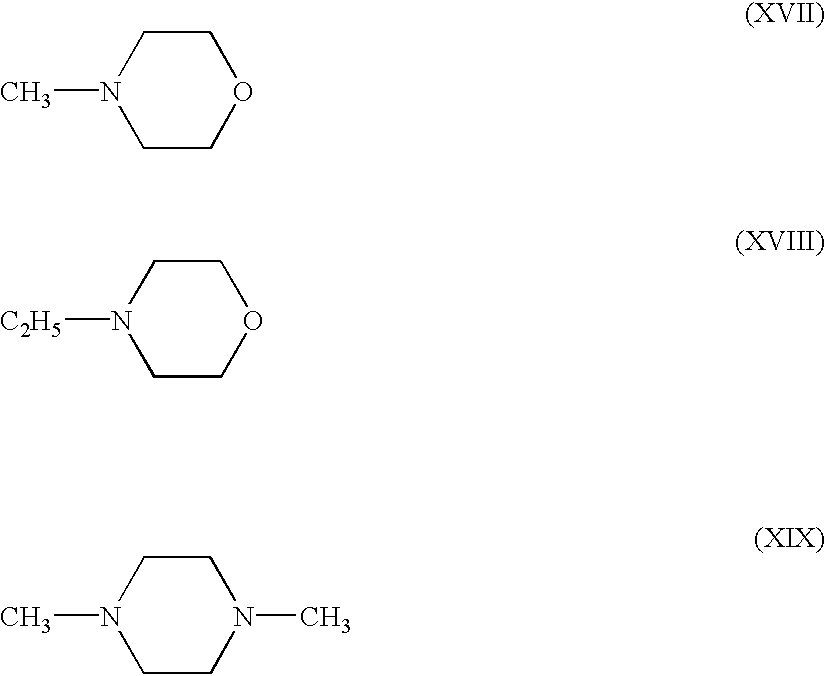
C1COCCN1C.C1COCCN1[C2H5].C1CN(C)CCN1C
